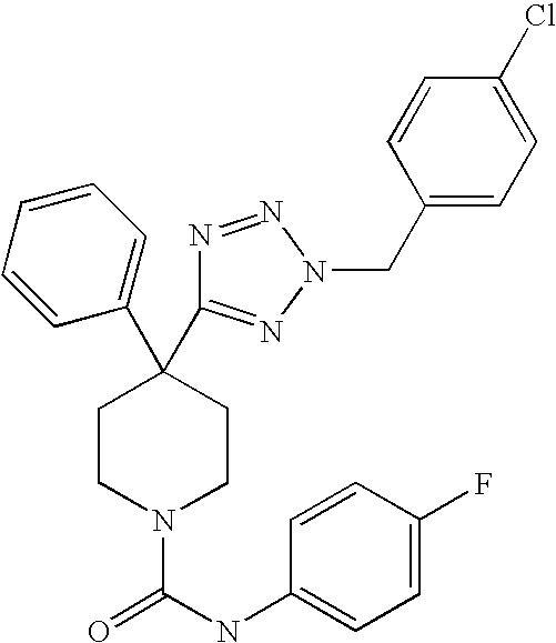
C1(C2(C3=NN(CC4=CC=C(Cl)C=C4)N=N3)CCN(C(NC3=CC=C(F)C=C3)=O)CC2)=CC=CC=C1
